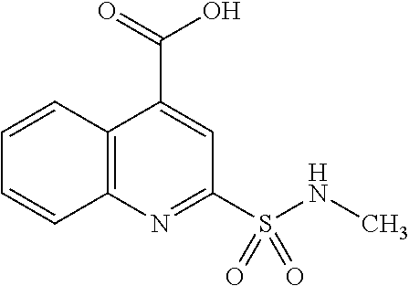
C12=C(N=C(S(NC)(=O)=O)C=C1C(=O)O)C=CC=C2
